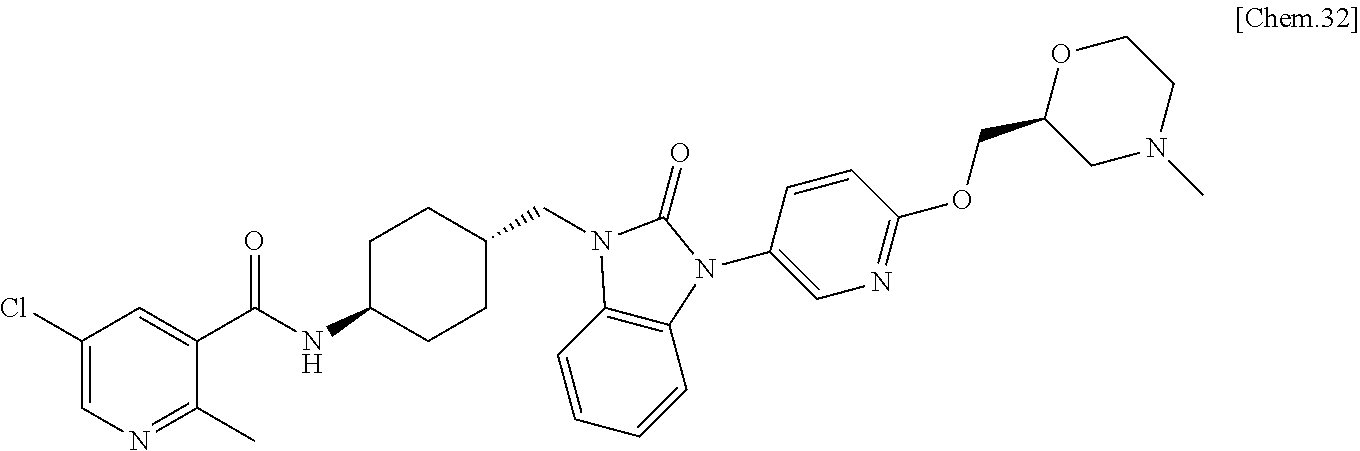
C1(Cl)=CN=C(C)C(C(NC2CCC(CN3C4=C(C=CC=C4)N(C4=CN=C(OCC5OCCN(C)C5)C=C4)C3=O)CC2)=O)=C1
